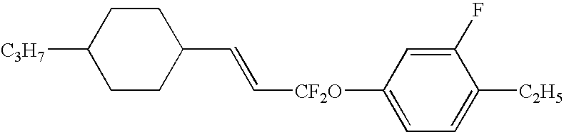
C([CF2O]C1=CC=C([C2H5])C(F)=C1)=CC1CCC([C3H7])CC1
